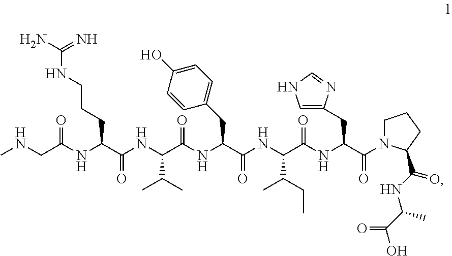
CNCC(NC(C(NC(C(NC(C(NC(C(NC(C(N1CCCC1C(NC(C(=O)O)C)=O)=O)CC1=CNC=N1)=O)C(CC)C)=O)CC1=CC=C(O)C=C1)=O)C(C)C)=O)CCCNC(N)=N)=O
